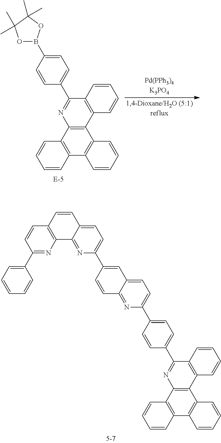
C12=C(C3=C(C4=C1C=CC=C4)C=CC=C3)N=C(C1=CC=C(B3OC(C)(C)C(C)(C)O3)C=C1)C1=C2C=CC=C1.C12=C(C3=C(C4=C1C=CC=C4)C=CC=C3)N=C(C1=CC=C(C3=CC=C4C(=N3)C=CC(C3=CC=C5C(=N3)C3=C(C=C5)C=CC(C5=CC=CC=C5)=N3)=C4)C=C1)C1=C2C=CC=C1
